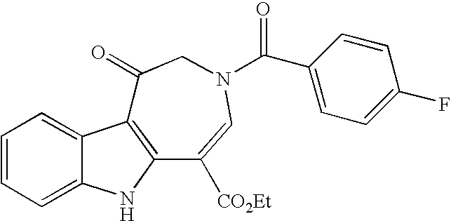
C1=CC=C2C(=C1)C1=C(N2)C([CO2Et])=CN(C(C2=CC=C(F)C=C2)=O)CC1=O
